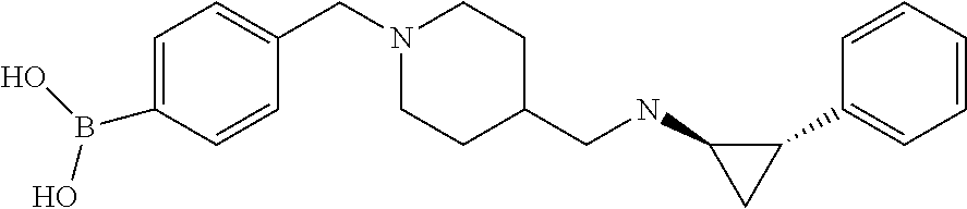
C1(C2=CC=CC=C2)C(NCC2CCN(CC3=CC=C(B(O)O)C=C3)CC2)C1
